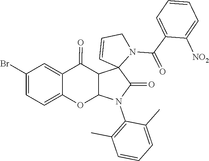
C1(C(N2C3(C=CC2)C(=O)N(C2=C(C)C=CC=C2C)C2C3C(=O)C3=CC(Br)=CC=C3O2)=O)=CC=CC=C1[NO2]
